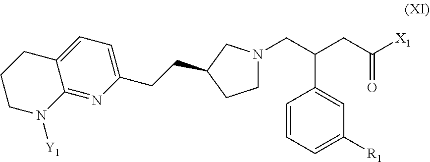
C1=CC=C([R1])C=C1C(CN1CCC(CCC2=CC=C3C(=N2)N([Y1])CCC3)C1)CC([X1])=O
